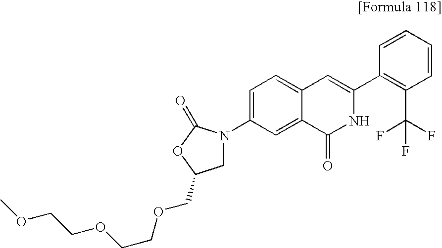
C1N(C2=CC=C3C(=C2)C(=O)NC(C2=C(C(F)(F)F)C=CC=C2)=C3)C(=O)OC1COCCOCCOC
